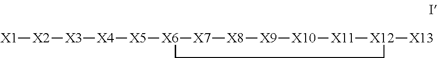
[X1][X2][X3][X4][X5][X6]1[X7][X8][X9][X10][X11][X12]([X13])CC1
